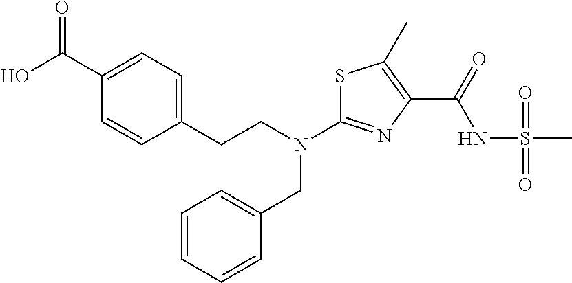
C1(CCN(CC2=CC=CC=C2)C2=NC(C(=O)NS(C)(=O)=O)=C(C)S2)=CC=C(C(O)=O)C=C1
